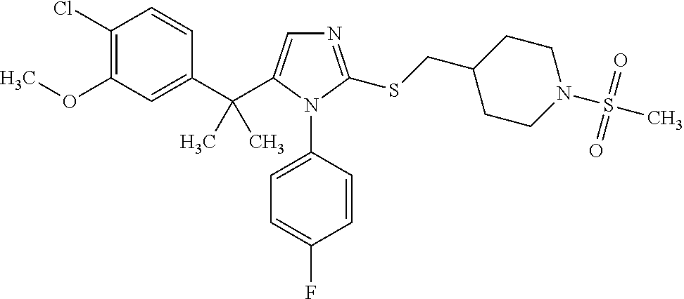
C1(C(C)(C)C2=CN=C(SCC3CCN(S(C)(=O)=O)CC3)N2C2=CC=C(F)C=C2)=CC(OC)=C(Cl)C=C1
